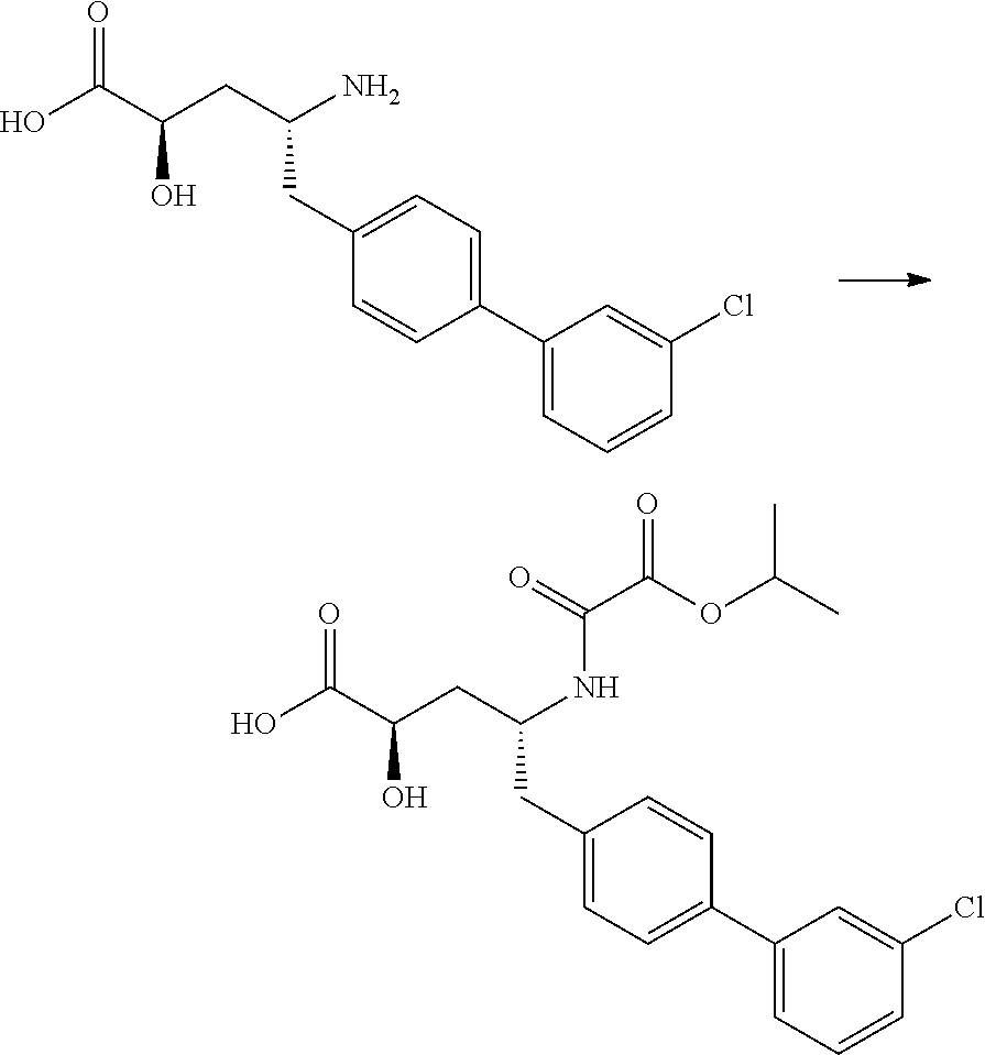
OC(C(CC(NC(C(=O)OC(C)C)=O)CC1=CC=C(C2=CC=CC(Cl)=C2)C=C1)O)=O.OC(C(CC(N)CC1=CC=C(C2=CC=CC(Cl)=C2)C=C1)O)=O
